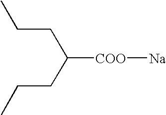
C(CC(CCC)[COO][Na])C
